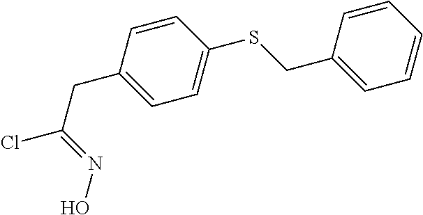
C1(SCC2=CC=CC=C2)=CC=C(CC(Cl)=NO)C=C1
